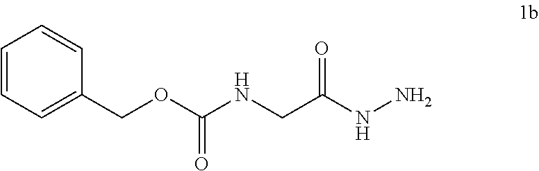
C(C(NN)=O)NC(OCC1=CC=CC=C1)=O
